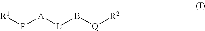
[R1]P[A][L]B[Q][R2]
